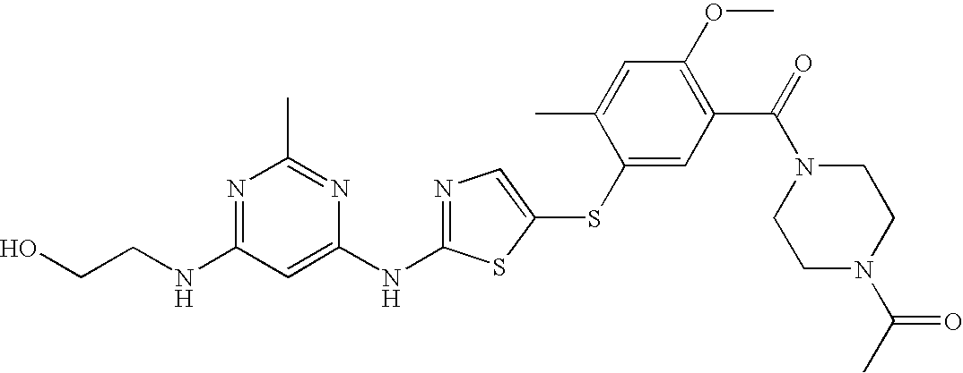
N1=C(NCCO)C=C(NC2=NC=C(SC3=CC(C(=O)N4CCN(C(C)=O)CC4)=C(OC)C=C3C)S2)N=C1C
